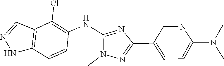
C1(C2=NN(C)C(NC3=C(Cl)C4=C(NN=C4)C=C3)=N2)=CC=C(N(C)C)N=C1
